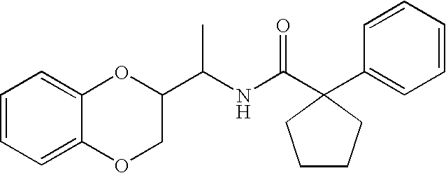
C1=CC=C2C(=C1)OC(C(C)NC(=O)C1(C3=CC=CC=C3)CCCC1)CO2
